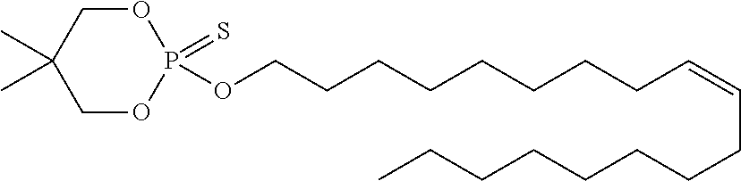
C1(C)(C)COP(=S)(OCCCCCCCCC=CCCCCCCCC)OC1
